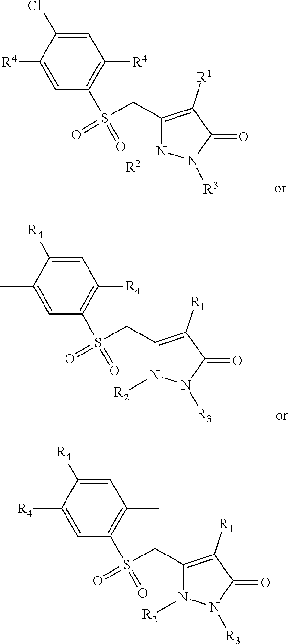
C(C1=C([R1])C(=O)N([R3])N1[R2])S(C1=C(C)C=C([R4])C([R4])=C1)(=O)=O.C(C1=C([R1])C(=O)N([R3])N1)S(C1=C([R4])C=C(Cl)C([R4])=C1)(=O)=O.[R2].C(C1=C([R1])C(=O)N([R3])N1[R2])S(C1=C([R4])C=C([R4])C(C)=C1)(=O)=O
